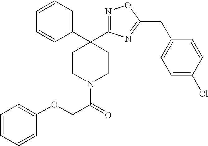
O(CC(N1CCC(C2=CC=CC=C2)(C2=NOC(CC3=CC=C(Cl)C=C3)=N2)CC1)=O)C1=CC=CC=C1
